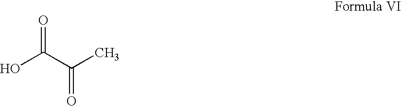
OC(C(C)=O)=O
